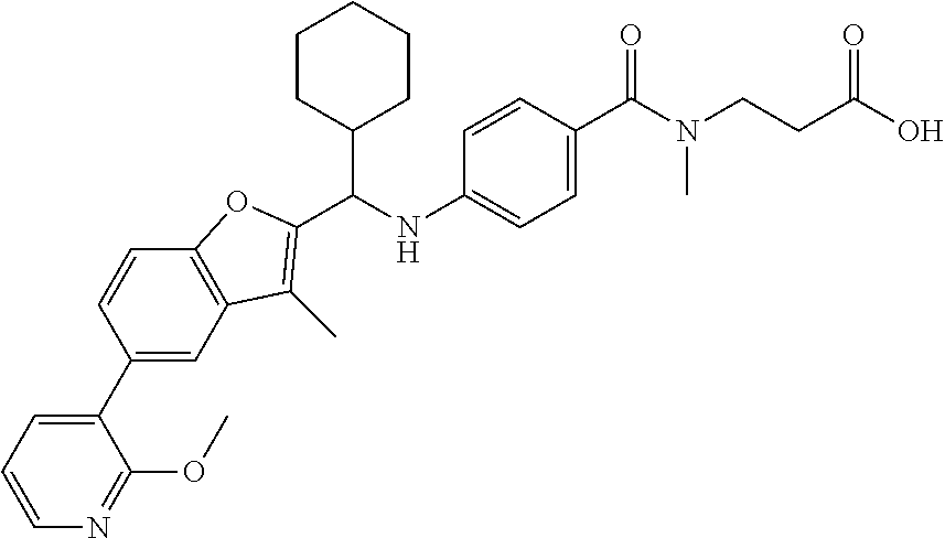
C1=C(NC(C2CCCCC2)C2=C(C)C3=C(C=CC(C4=CC=CN=C4OC)=C3)O2)C=CC(C(N(CCC(O)=O)C)=O)=C1
